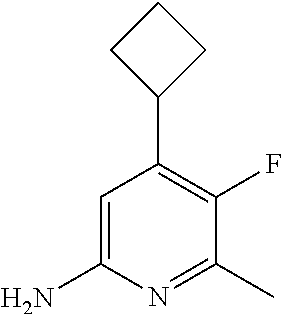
C1=C(N)N=C(C)C(F)=C1C1CCC1
